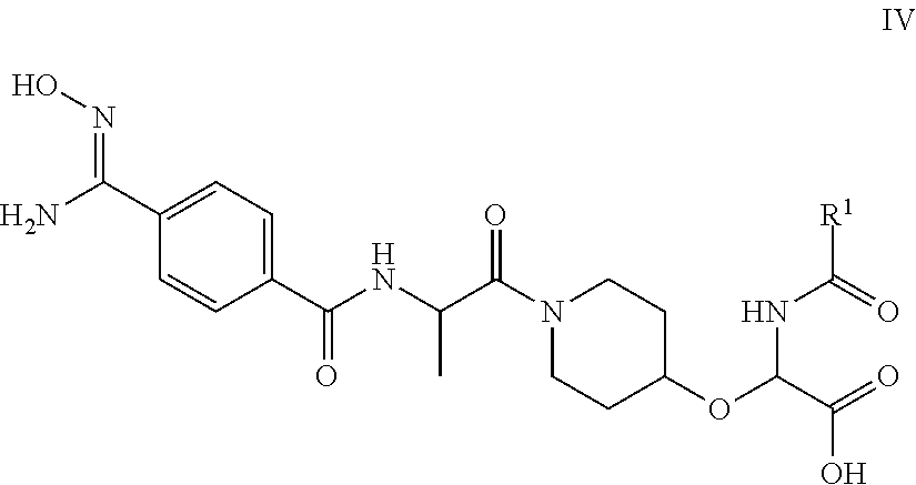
C1CN(C(C(NC(C2=CC=C(C(=NO)N)C=C2)=O)C)=O)CCC1OC(C(=O)O)NC(=O)[R1]
